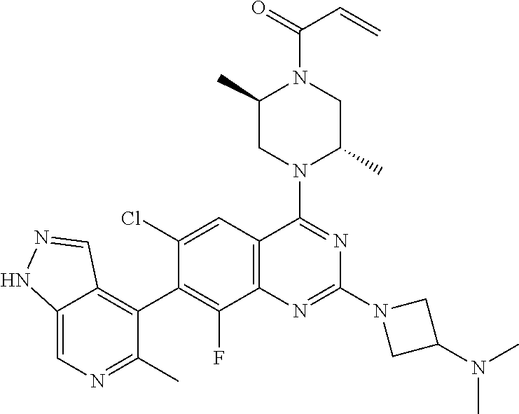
C12=C(C=C(Cl)C(C3=C4C(=CN=C3C)NN=C4)=C1F)C(N1C(C)CN(C(=O)C=C)C(C)C1)=NC(N1CC(N(C)C)C1)=N2
